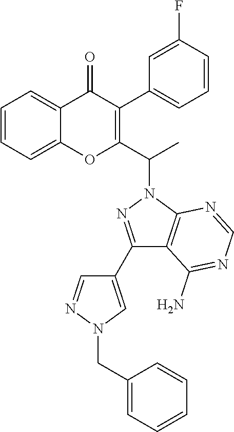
C1=CC=C2C(=C1)OC(C(N1N=C(C3=CN(CC4=CC=CC=C4)N=C3)C3=C1N=CN=C3N)C)=C(C1=CC=CC(F)=C1)C2=O
